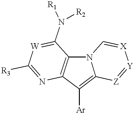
N12C3=C(C([Ar])=C1[Z]=[Y][X]=C2)N=C([R3])[W]=C3N([R1])[R2]
